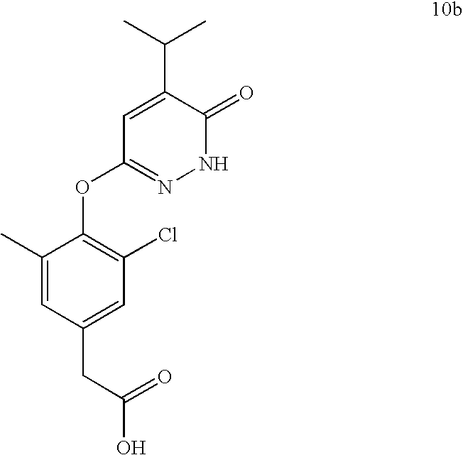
C1(C)=CC(CC(O)=O)=CC(Cl)=C1OC1=NNC(=O)C(C(C)C)=C1
